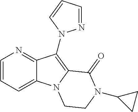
N1=C2C(=CC=C1)N1C(=C2N2N=CC=C2)C(=O)N(C2CC2)CC1
